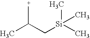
CC(C[Si](C)(C)C)[+]
